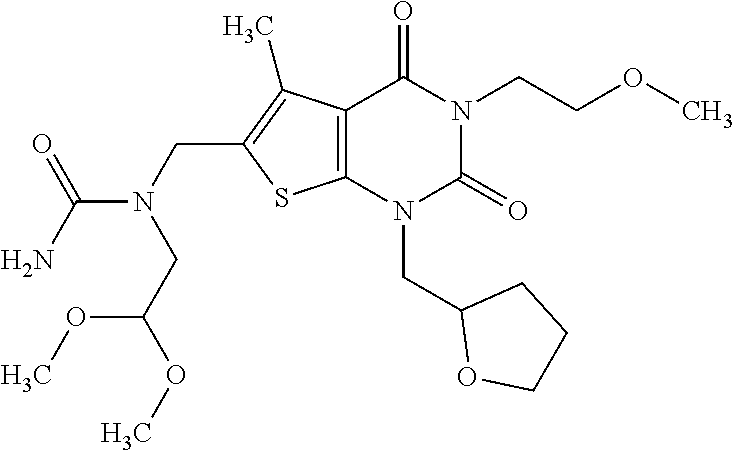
C12=C(N(CC3OCCC3)C(=O)N(CCOC)C1=O)SC(CN(C(N)=O)CC(OC)OC)=C2C
